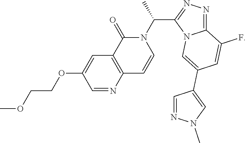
C12=C(C=C(OCCOC)C=N1)C(=O)N(C(C)C1=NN=C3N1C=C(C1=CN(C)N=C1)C=C3F)C=C2
